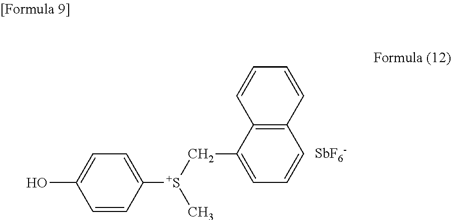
C1=CC([S+](CC2=CC=CC3=C2C=CC=C3)C)=CC=C1O.[SbF6-]
